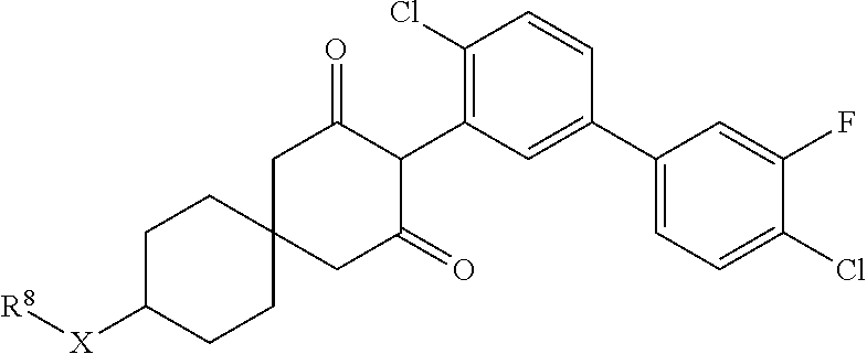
C1C([X][R8])CCC2(C1)CC(=O)C(C1=C(Cl)C=CC(C3=CC=C(Cl)C(F)=C3)=C1)C(=O)C2
